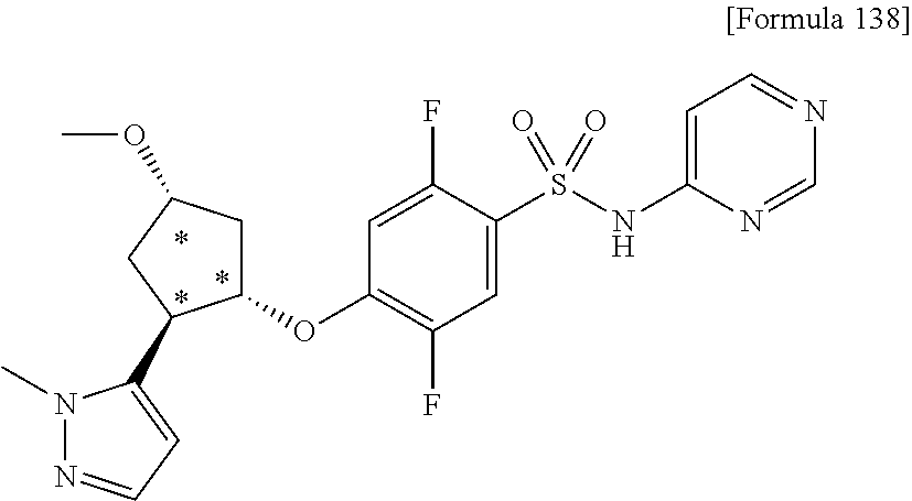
N1(C)N=CC=C1C1C(OC2=C(F)C=C(S(NC3=CC=NC=N3)(=O)=O)C(F)=C2)CC(OC)C1
